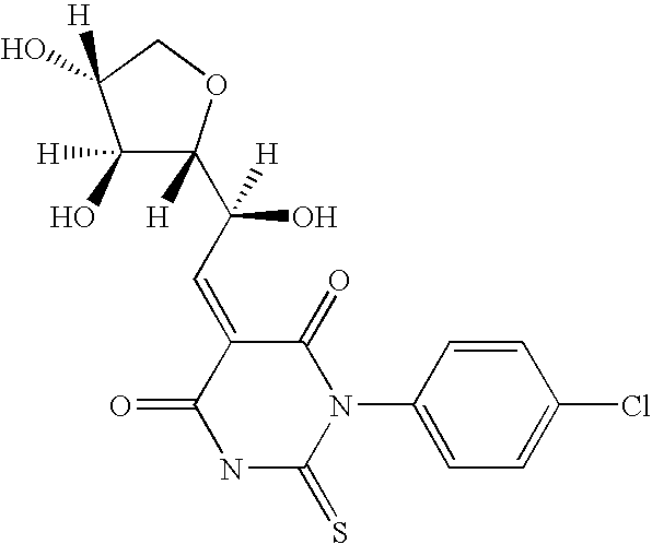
O=C1C(=CC(O)(C2([H])C([H])(O)C(O)([H])CO2)[H])C(=O)N(C2=CC=C(Cl)C=C2)C(=S)N1
